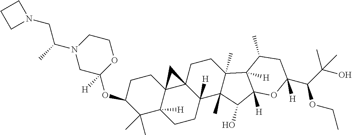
C1(C)(C)C2([H])C3(CCC1OC1([H])OCCN(C(C)CN4CCC4)C1)C1(C([H])(CC2)C2(C)C(C)(CC1)C1([H])C([H])(C2O)OC(C(C(O)(C)C)OCC)([H])CC1C)C3
